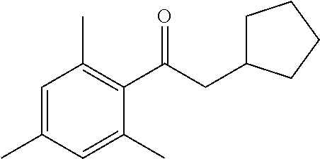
C1=C(C)C=C(C)C(C(CC2CCCC2)=O)=C1C
